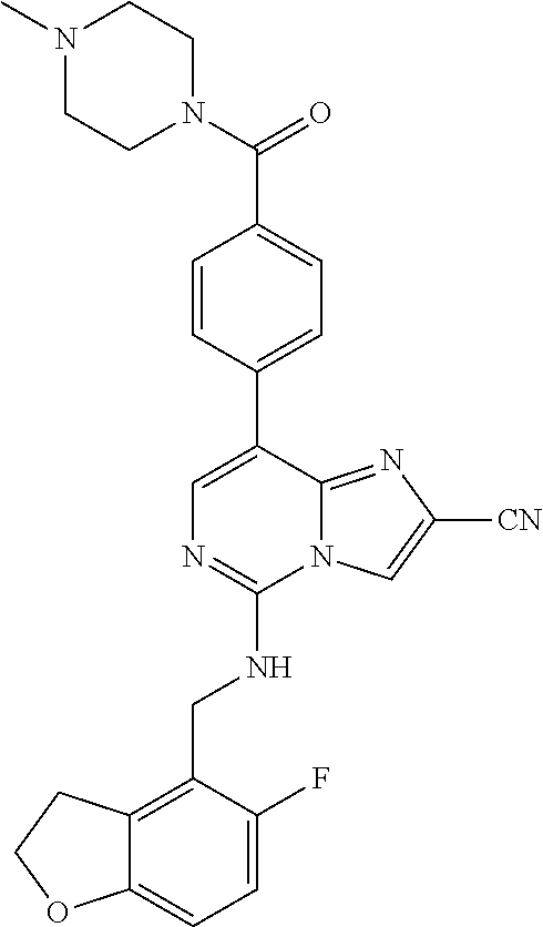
C(=O)(C1=CC=C(C2=CN=C(NCC3=C4C(=CC=C3F)OCC4)N3C2=NC([CN])=C3)C=C1)N1CCN(C)CC1
